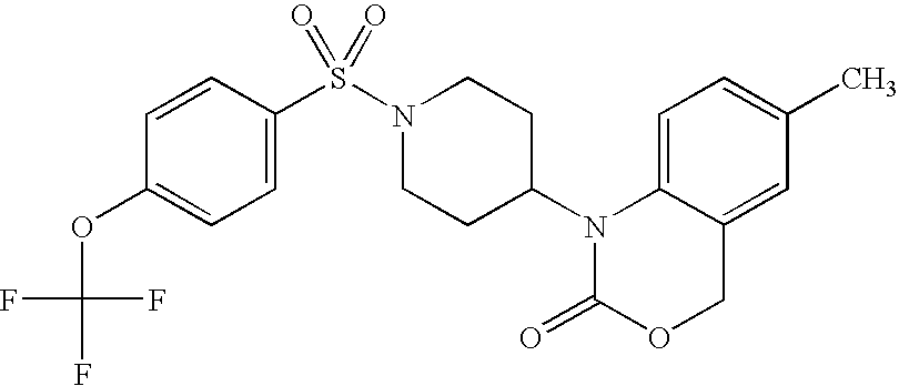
C1=C2C(=CC(C)=C1)COC(=O)N2C1CCN(S(=O)(=O)C2=CC=C(OC(F)(F)F)C=C2)CC1
